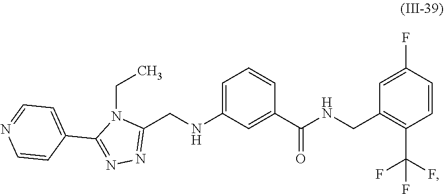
C1(CNC2=CC=CC(C(=O)NCC3=C(C(F)(F)F)C=CC(F)=C3)=C2)=NN=C(C2=CC=NC=C2)N1CC
